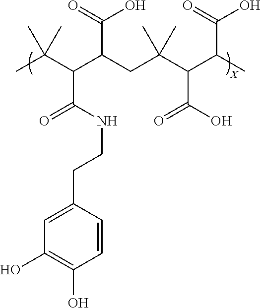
CC(C(C(CC(C(C(C)C(=O)O)C(O)=O)(C)C)C(=O)O)C(NCCC1=CC(O)=C(O)C=C1)=O)(C)C
